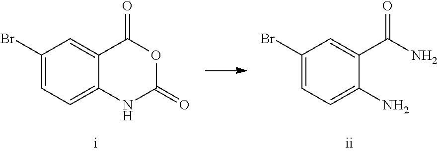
C1(Br)=CC=C(N)C(C(N)=O)=C1.C1(Br)=CC=C2C(=C1)C(=O)OC(=O)N2
